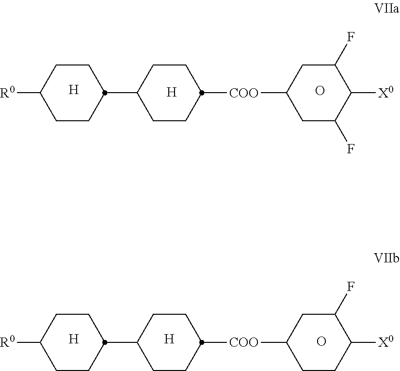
C1CC([R0])CCC1C1CCC([COO]C2CC(F)C([X0])C(F)C2)CC1.[H].O.[H].C1CC([R0])CCC1C1CCC([COO]C2CCC([X0])C(F)C2)CC1.[H].[H].O
